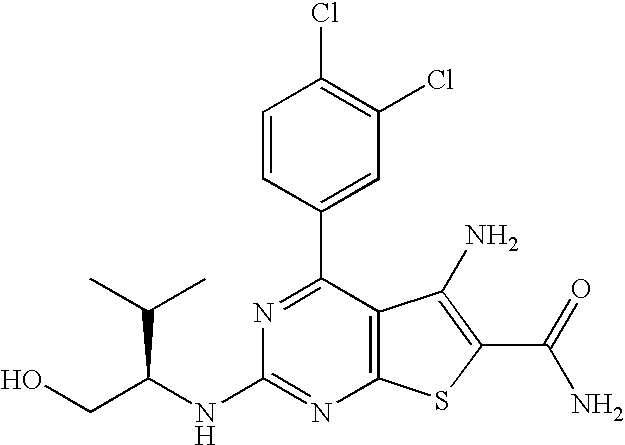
C1=CC(C2=NC(NC(CO)C(C)C)=NC3=C2C(N)=C(C(N)=O)S3)=CC(Cl)=C1Cl
